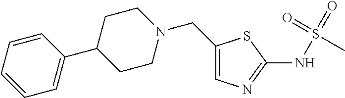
C1(CN2CCC(C3=CC=CC=C3)CC2)=CN=C(NS(=O)(=O)C)S1
